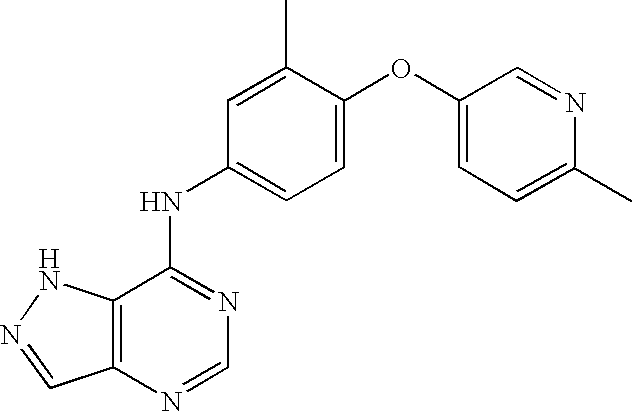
C1=C(C)N=CC(OC2=CC=C(NC3=NC=NC4=C3NN=C4)C=C2C)=C1
